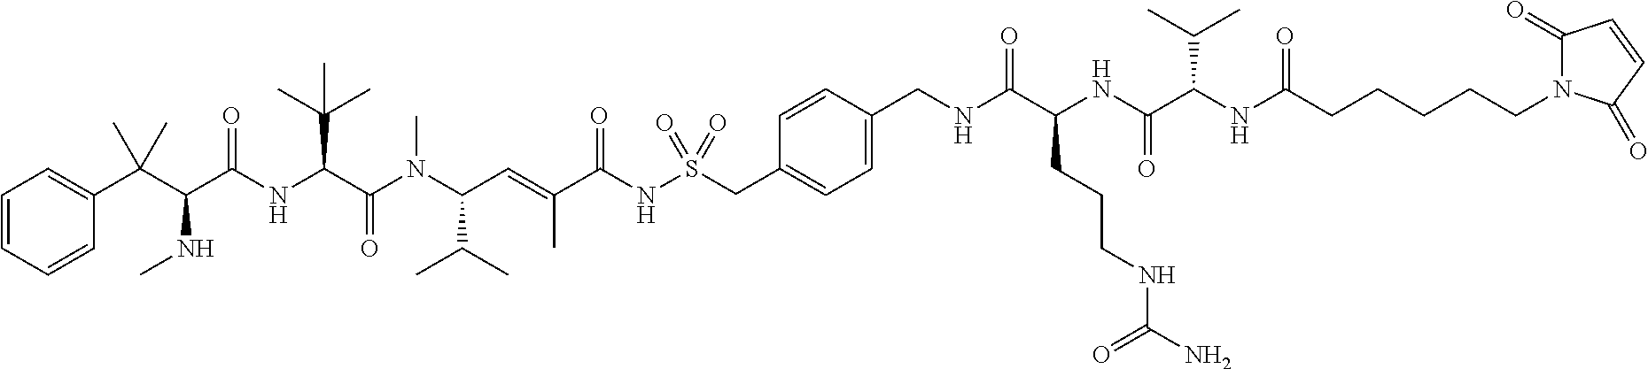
C1=CC=CC(C(C(C(NC(C(N(C(C=C(C(NS(=O)(=O)CC2=CC=C(CNC(C(NC(C(NC(CCCCCN3C(=O)C=CC3=O)=O)C(C)C)=O)CCCNC(N)=O)=O)C=C2)=O)C)C(C)C)C)=O)C(C)(C)C)=O)NC)(C)C)=C1
